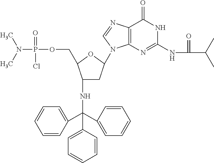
CN(C)P(OCC1C(NC(C2=CC=CC=C2)(C2=CC=CC=C2)C2=CC=CC=C2)CC(N2C3=C(C(=O)NC(NC(C(C)C)=O)=N3)N=C2)O1)(=O)Cl
